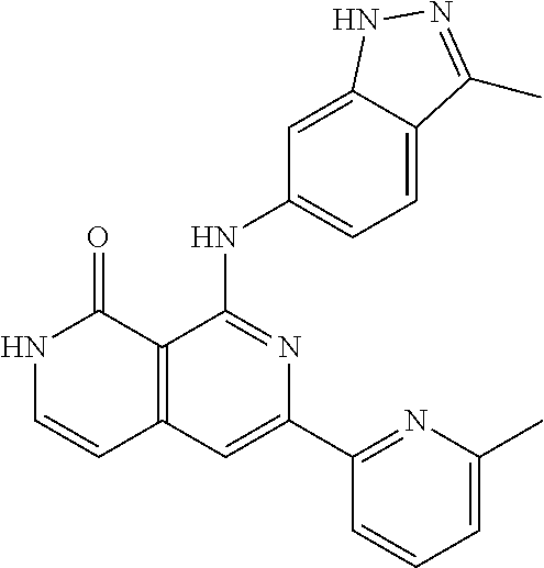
C12=C(C=C(C3=NC(C)=CC=C3)N=C1NC1=CC=C3C(=C1)NN=C3C)C=CNC2=O
